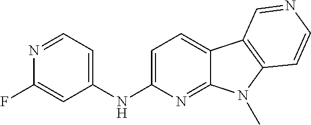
C1(NC2=CC=C3C(=N2)N(C)C2=C3C=NC=C2)=CC=NC(F)=C1
